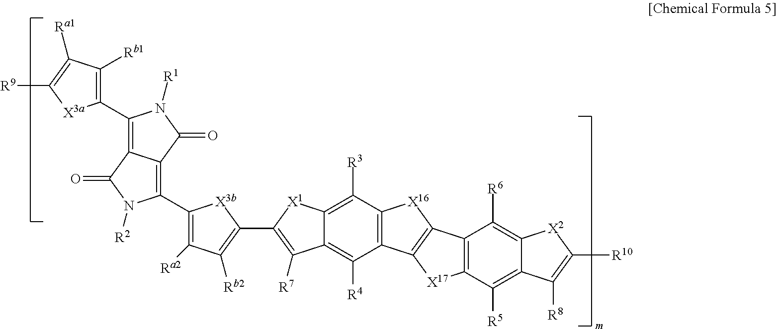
C1(C2=C([Rb1])C([Ra1])=C([R9])[X3a]2)=C2C(=C(C3=C([Ra2])C([Rb2])=C(C4=C([R7])C5=C([R4])C6=C(C([R3])=C5[X1]4)[X16]C4=C6[X17]C5=C4C([R6])=C4C(=C5[R5])C([R8])=C([R10])[X2]4)[X3b]3)N([R2])C2=O)C(=O)N1[R1]
